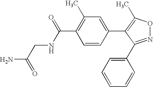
N1=C(C2=CC=CC=C2)C(C2=CC(C)=C(C(NCC(=O)N)=O)C=C2)=C(C)O1
